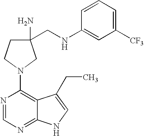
C1(CNC2=CC([CF3])=CC=C2)(N)CCN(C2=C3C(=NC=N2)NC=C3CC)C1
